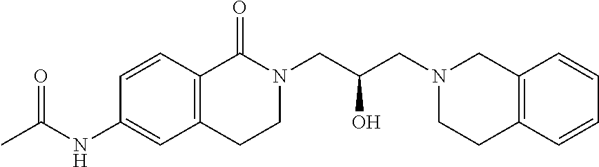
C1=CC2=C(C=C1NC(C)=O)CCN(CC(O)CN1CCC3=C(C1)C=CC=C3)C2=O
